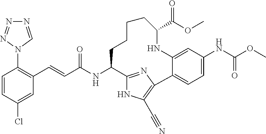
C1=CC(Cl)=CC(C=CC(NC2C3=NC(=C(C#N)N3)C3=CC=C(NC(OC)=O)C=C3NC(C(OC)=O)CCCC2)=O)=C1N1C=NN=N1
